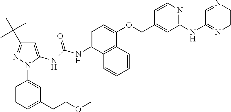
C1=C(NC(NC2=CC(C(C)(C)C)=NN2C2=CC(CCOC)=CC=C2)=O)C2=C(C(OCC3=CC(NC4=NC=CN=C4)=NC=C3)=C1)C=CC=C2
